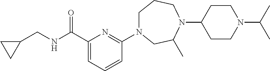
C(C1=CC=CC(N2CCCN(C3CCN(C(C)C)CC3)C(C)C2)=N1)(NCC1CC1)=O
